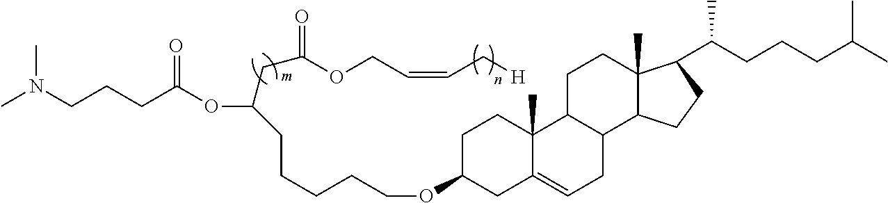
CN(CCCC(OC(CC(=O)OCC=CC[H])CCCCCOC1CC2=CCC3C(C2(C)CC1)CCC1(C)C3CCC1C(CCCC(C)C)C)=O)C
